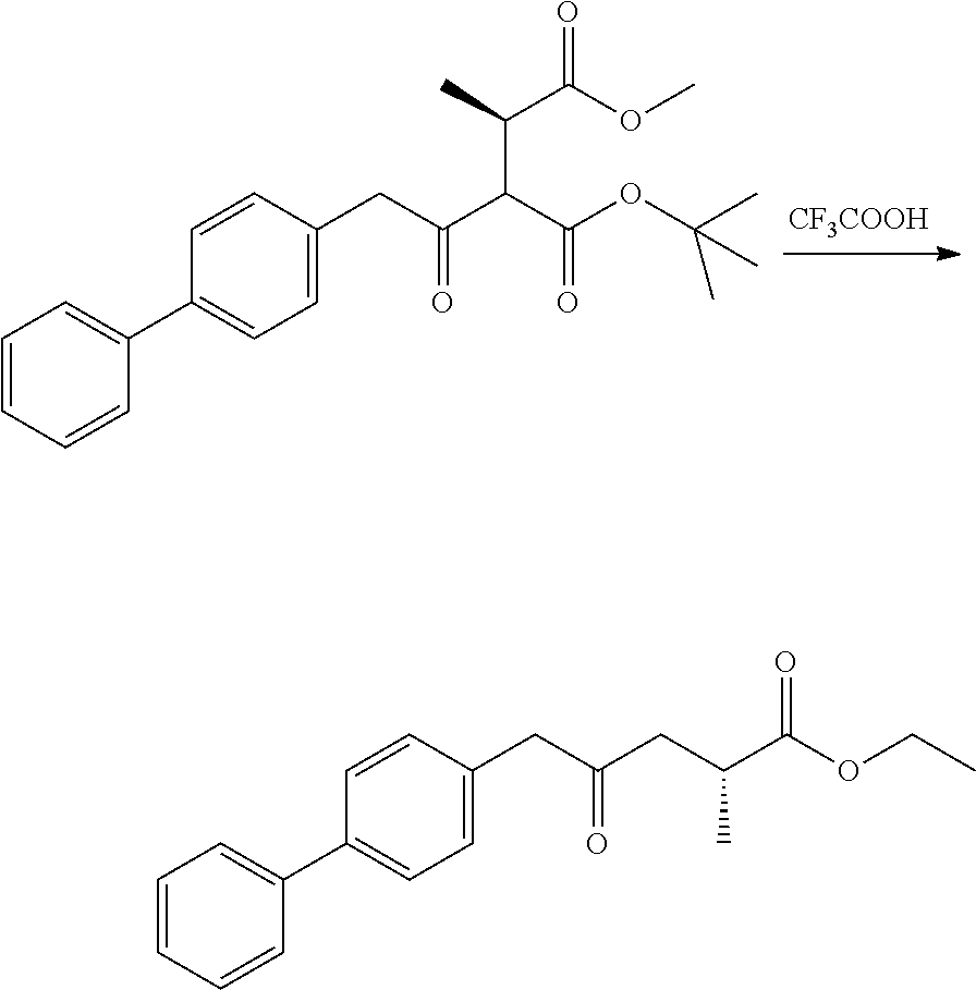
[CF3COOH].C1=CC=CC(C2=CC=C(CC(C(C(OC(C)(C)C)=O)C(C)C(=O)OC)=O)C=C2)=C1.C1=CC=CC(C2=CC=C(CC(CC(C(OCC)=O)C)=O)C=C2)=C1
